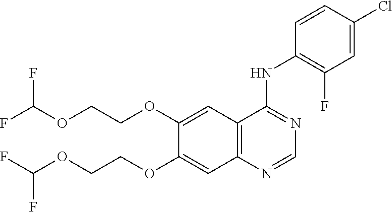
C12=C(C=C(OCCOC(F)F)C(OCCOC(F)F)=C1)C(NC1=C(F)C=C(Cl)C=C1)=NC=N2
